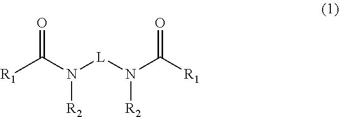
[R1]C(N([R2])[L]N([R2])C([R1])=O)=O
